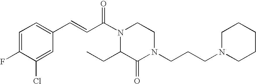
C1=C(F)C(Cl)=CC(C=CC(N2CCN(CCCN3CCCCC3)C(=O)C2CC)=O)=C1
